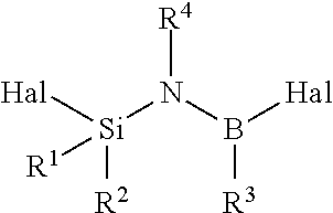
[Hal][Si](N(B([Hal])[R3])[R4])([R2])[R1]
